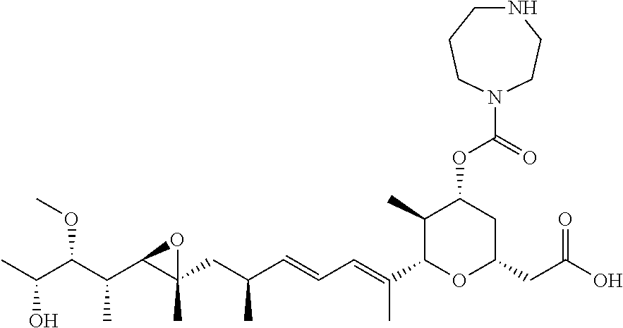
CC(C(C(C1C(CC(C=CC=C(C2OC(CC(=O)O)CC(OC(=O)N3CCNCCC3)C2C)C)C)(C)O1)C)OC)O
